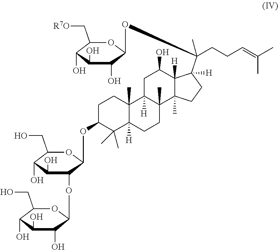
C1C(OC2C(OC3C(O)C(O)C(O)C(CO)O3)C(O)C(O)C(CO)O2)C(C)(C)C2([H])C(C)(C1)C1([H])C(C)(CC2)C2(C)C([H])(C(O)C1)C(C(CCC=C(C)C)(C)OC1C(O)C(O)C(O)C(C[R7O])O1)([H])CC2
